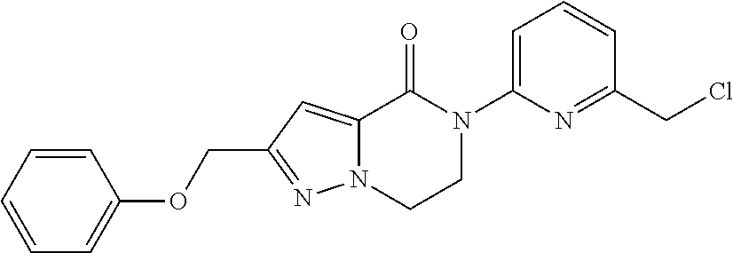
C1=CC=CC(OCC2=NN3C(=C2)C(=O)N(C2=CC=CC(CCl)=N2)CC3)=C1
